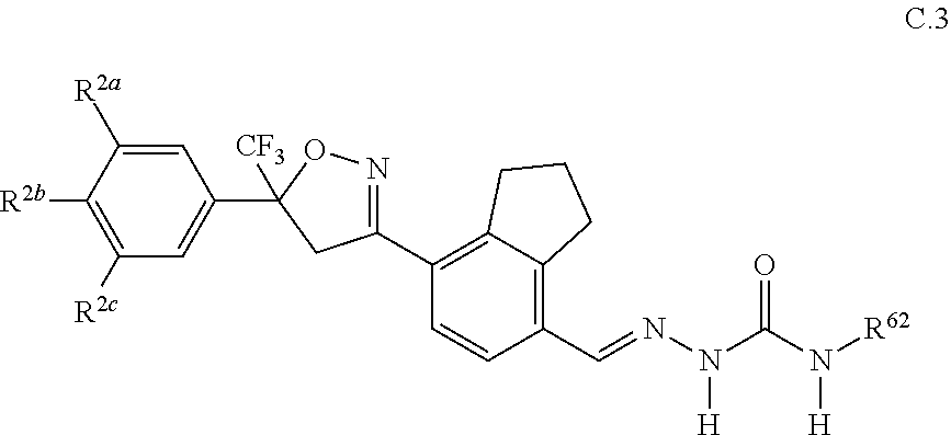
C1=C([R2a])C([R2b])=C([R2c])C=C1C1([CF3])ON=C(C2=C3C(=C(C=NN(C(N([R62])[H])=O)[H])C=C2)CCC3)C1
